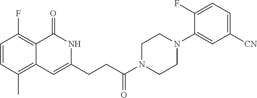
C1=CC(C)=C2C(=C1F)C(=O)NC(CCC(N1CCN(C3=CC([CN])=CC=C3F)CC1)=O)=C2
